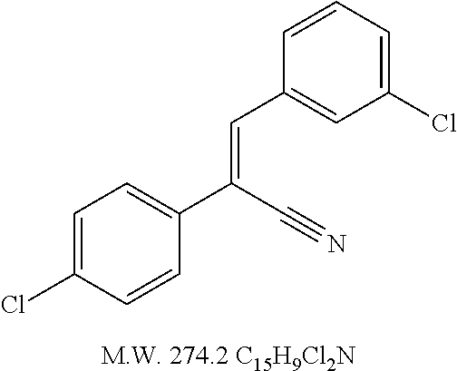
C1=C(Cl)C=CC(C(=CC2=CC(Cl)=CC=C2)C#N)=C1
